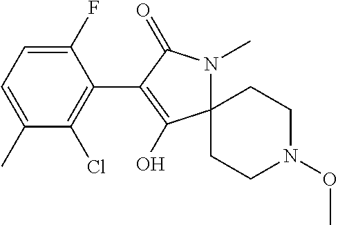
C12(N(C)C(=O)C(C3=C(Cl)C(C)=CC=C3F)=C1O)CCN(OC)CC2
